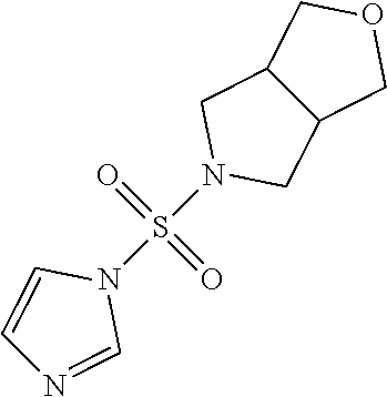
S(N1CC2C(C1)COC2)(N1C=CN=C1)(=O)=O
